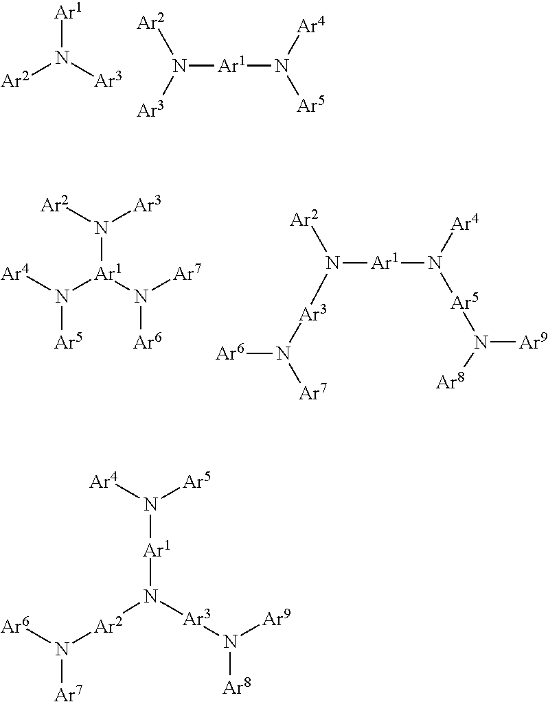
[Ar2]N([Ar3])[Ar1].N([Ar1]N([Ar4])[Ar5])([Ar2])[Ar3].[Ar4]N([Ar1](N([Ar7])[Ar6])N([Ar2])[Ar3])[Ar5].N([Ar1]N([Ar4])[Ar5]N([Ar9])[Ar8])([Ar2])[Ar3]N([Ar6])[Ar7].[Ar1](N([Ar4])[Ar5])N([Ar2]N([Ar6])[Ar7])[Ar3]N([Ar9])[Ar8]
